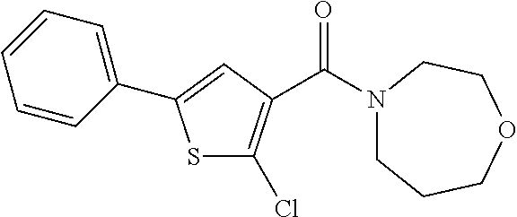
S1C(Cl)=C(C(N2CCCOCC2)=O)C=C1C1=CC=CC=C1
